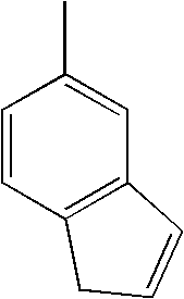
C1(C)=CC2=C(C=C1)CC=C2
